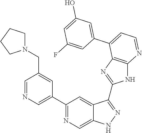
C1(C2=NC=C3C(=C2)C(C2=NC4=C(N2)N=CC=C4C2=CC(O)=CC(F)=C2)=NN3)=CN=CC(CN2CCCC2)=C1
